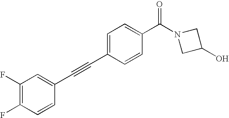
C1(F)=C(F)C=CC(C#CC2=CC=C(C(N3CC(O)C3)=O)C=C2)=C1
